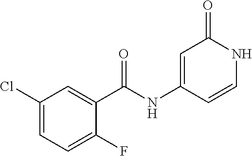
C1=C(Cl)C=C(C(NC2=CC(=O)NC=C2)=O)C(F)=C1
